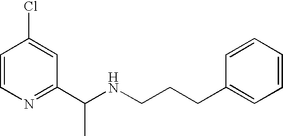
ClC1=CC(C(NCCCC2=CC=CC=C2)C)=NC=C1
